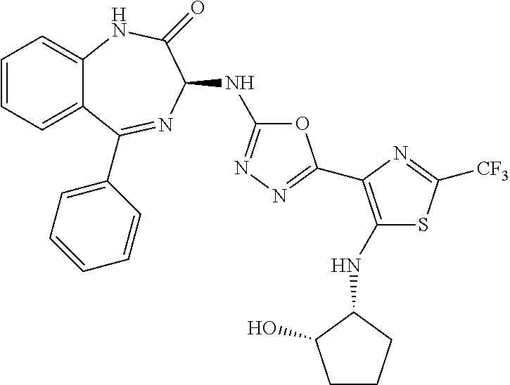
C1=CC=C2C(=C1)NC(=O)C(NC1=NN=C(C3=C(NC4C(O)CCC4)SC([CF3])=N3)O1)N=C2C1=CC=CC=C1
